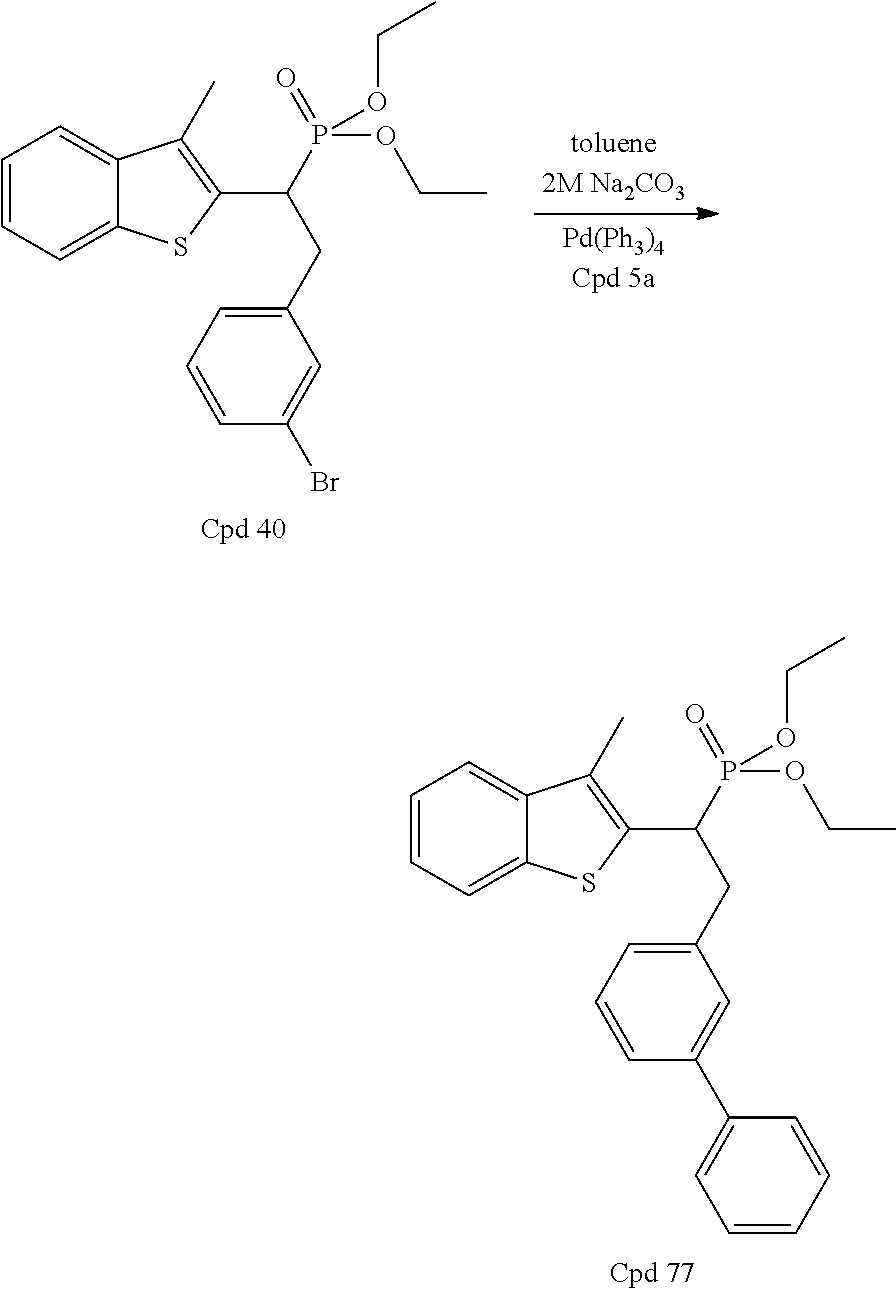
C1=CC=C2C(=C1)C(C)=C(C(P(OCC)(OCC)=O)CC1=CC=CC(Br)=C1)S2.C1=CC=C2C(=C1)C(C)=C(C(P(OCC)(OCC)=O)CC1=CC=CC(C3=CC=CC=C3)=C1)S2
